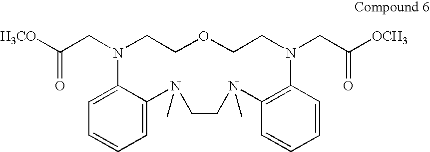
C1=C2C(=CC=C1)N(C)CCN(C)C1=C(C=CC=C1)N(CC([OCH3])=O)CCOCCN2CC([H3CO])=O
